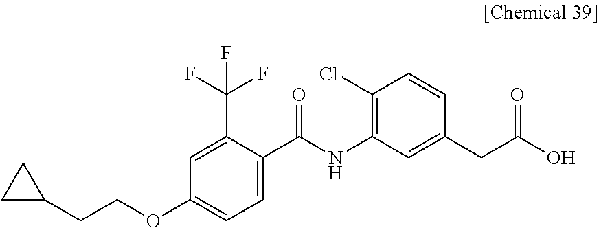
C1(CCOC2=CC=C(C(NC3=C(Cl)C=CC(CC(O)=O)=C3)=O)C(C(F)(F)F)=C2)CC1
